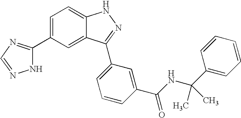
C1=C(C2=NC=NN2)C=C2C(=C1)NN=C2C1=CC=CC(C(NC(C2=CC=CC=C2)(C)C)=O)=C1
